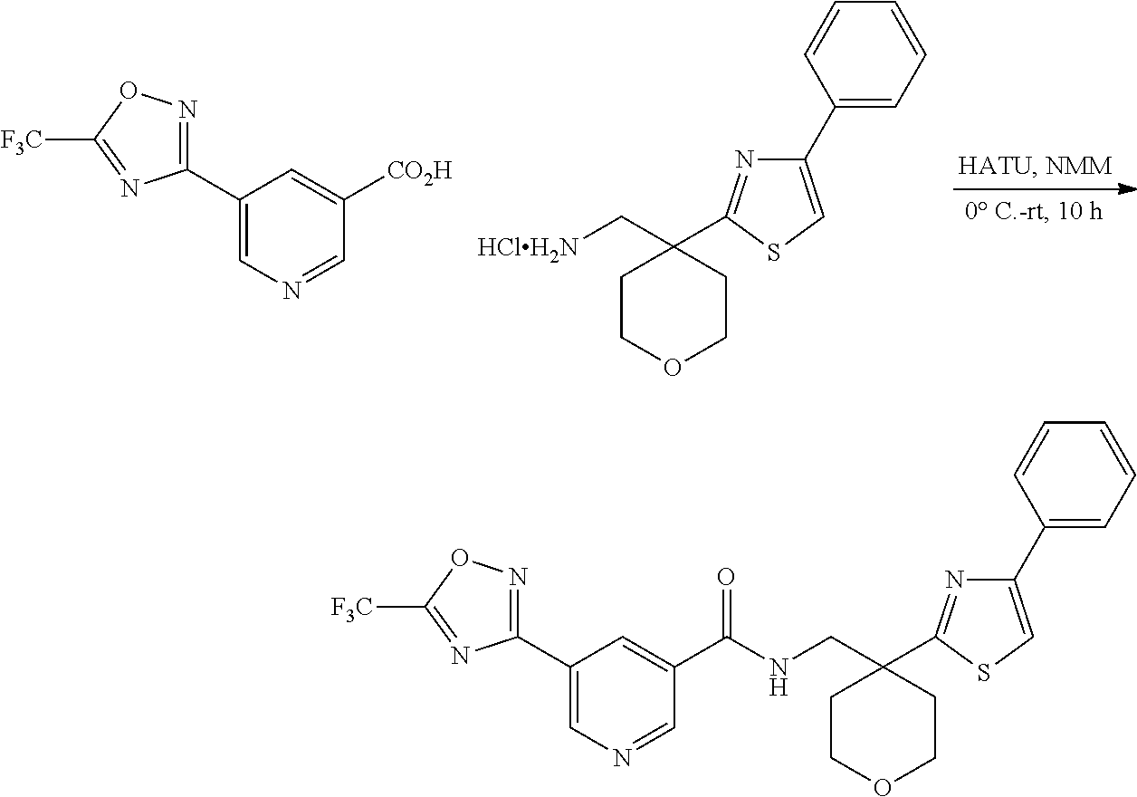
C1(C2=NOC([F3C])=N2)=CN=CC([CO2H])=C1.C1COCCC1(C[HClH2N])C1=NC(C2=CC=CC=C2)=CS1.C1COCCC1(CNC(C1=CC(C2=NOC([F3C])=N2)=CN=C1)=O)C1=NC(C2=CC=CC=C2)=CS1
